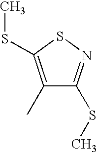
C1(C)=C(SC)SN=C1SC
